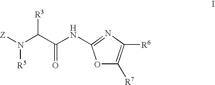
O1C([R7])=C([R6])N=C1NC(C(N([Z])[R5])[R3])=O
